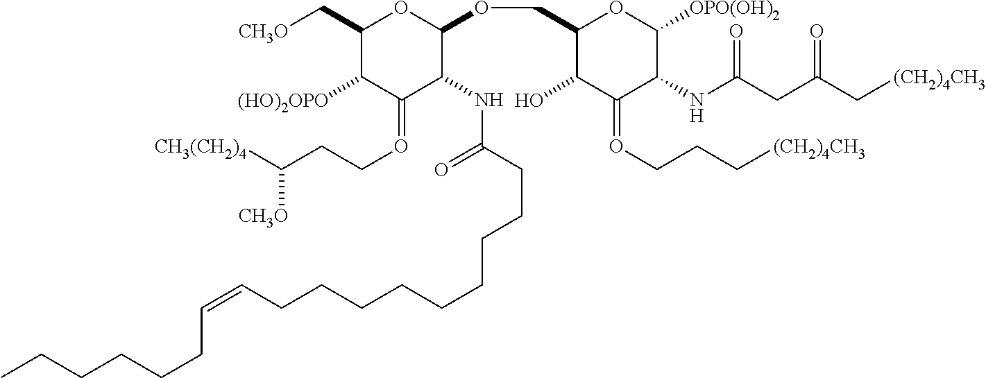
C1(C[CH3O])C([(HO)2OPO])C(=OCCC([CH3(CH2)4])[CH3O])C(NC(CCCCCCCCCC=CCCCCCC)=O)C(OCC2C(O)C(=OCCC[(CH2)4CH3])C(NC(CC(C[(CH2)4CH3])=O)=O)C([OPO(OH)2])O2)O1
